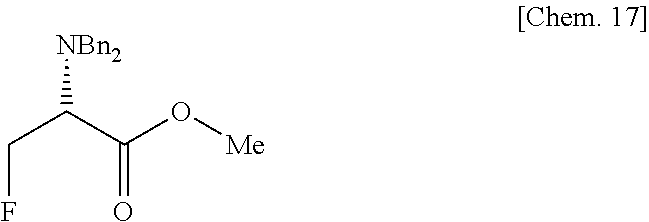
FCC([NBn2])C(O[Me])=O
